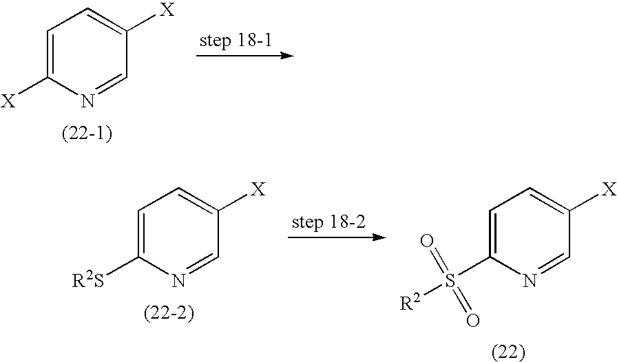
C1=C([X])N=CC([X])=C1.C1=C([R2S])N=CC([X])=C1.C1=C(S(=O)(=O)[R2])N=CC([X])=C1
